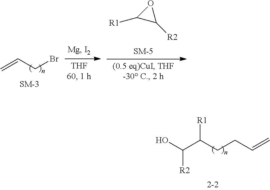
C=CCBr.[R1]C1C([R2])O1.C([R2])(O)C(CCC=C)[R1]
